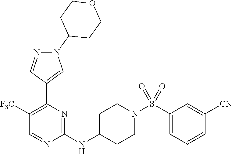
N(C1=NC(C2=CN(C3CCOCC3)N=C2)=C([F3C])C=N1)C1CCN(S(C2=CC=CC([CN])=C2)(=O)=O)CC1
